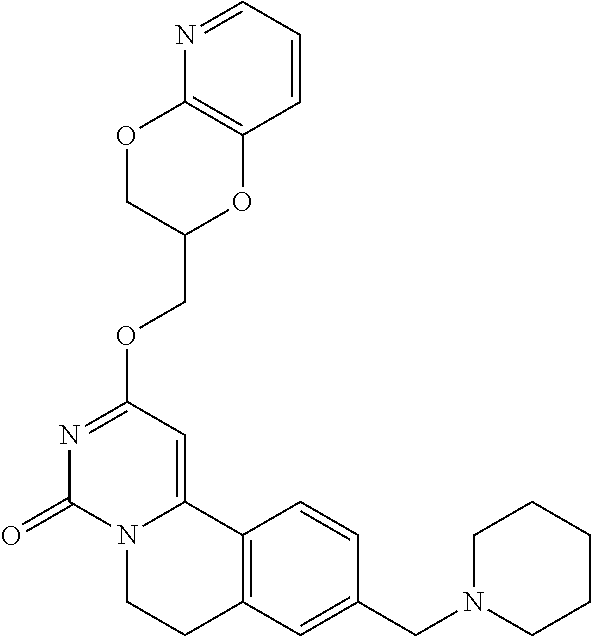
N1=CC=CC2=C1OCC(COC1=NC(=O)N3C(=C1)C1=C(CC3)C=C(CN3CCCCC3)C=C1)O2
